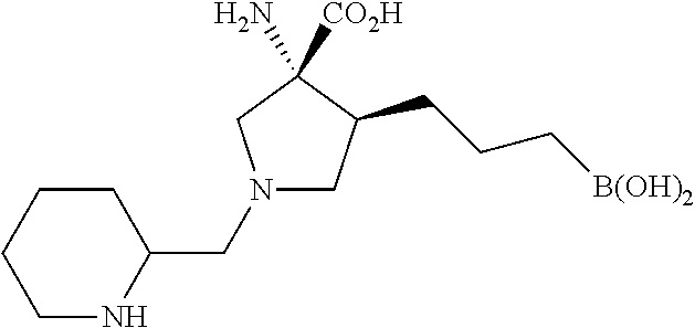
N1(CC2NCCCC2)CC(CCC[B(OH)2])C([CO2H])(N)C1
